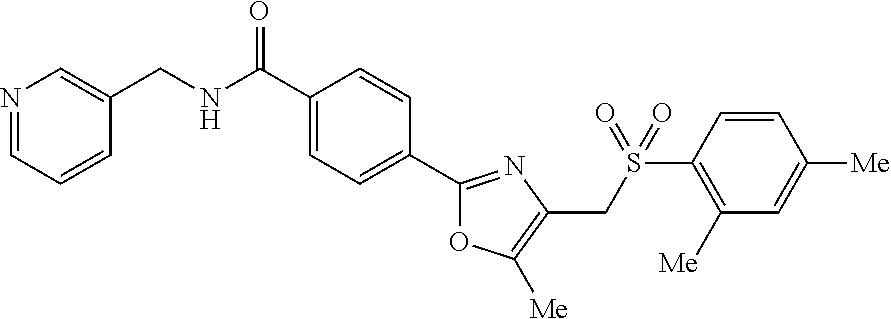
N1=CC=CC(CNC(C2=CC=C(C3=NC(CS(C4=C([Me])C=C([Me])C=C4)(=O)=O)=C([Me])O3)C=C2)=O)=C1
